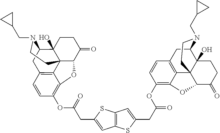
C12=C(SC(CC(OC3=C4C5=C(C=C3)CC3C6(O)C5(C(C(=O)CC6)O4)CCN3CC3CC3)=O)=C1)C=C(CC(OC1=C3C4=C(C=C1)CC1C5(O)C4(C(C(=O)CC5)O3)CCN1CC1CC1)=O)S2
